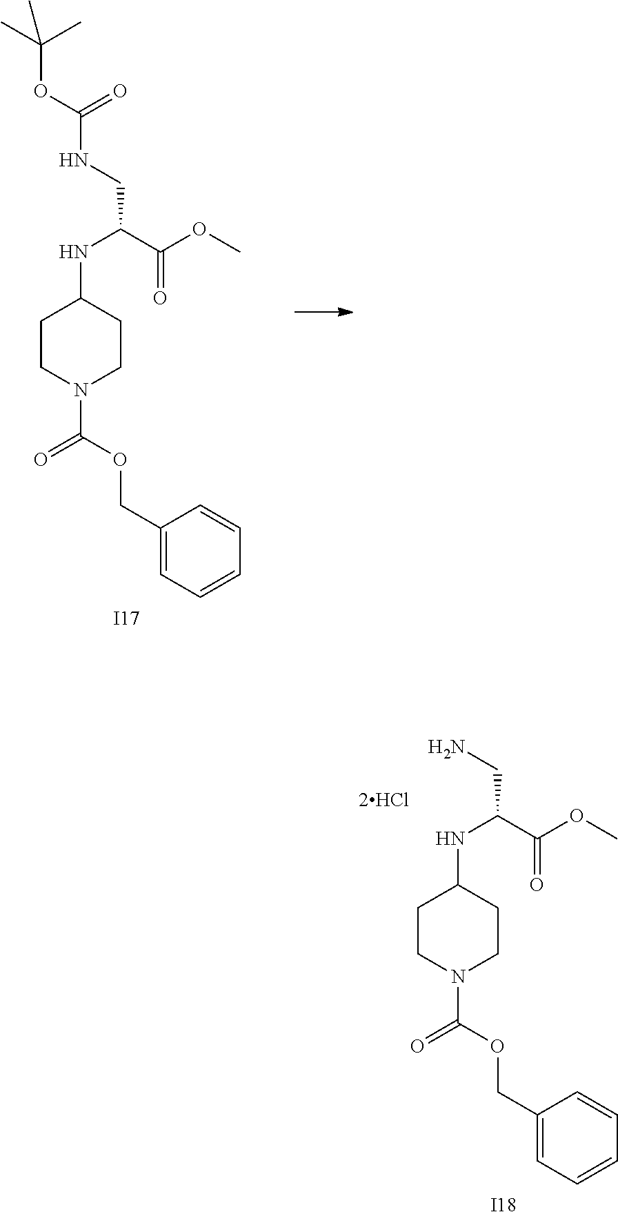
C1CN(C(=O)OCC2=CC=CC=C2)CCC1NC(C(OC)=O)CNC(OC(C)(C)C)=O.[I17].C1CN(C(=O)OCC2=CC=CC=C2)CCC1NC(C(OC)=O)CN.[I18]
